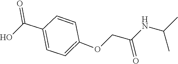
CC(NC(COC1=CC=C(C(O)=O)C=C1)=O)C
